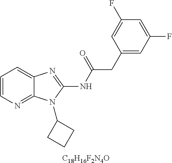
C1=CN=C2C(=C1)N=C(NC(CC1=CC(F)=CC(F)=C1)=O)N2C1CCC1.[C18H16F2N4O]
